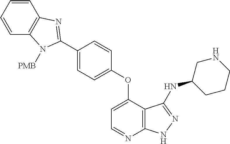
C1=CC=CC2=C1N=C(C1=CC=C(OC3=CC=NC4=C3C(NC3CCCNC3)=NN4)C=C1)N2[PMB]
